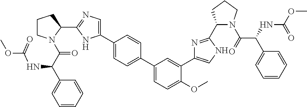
C1CN(C(C(C2=CC=CC=C2)NC(OC)=O)=O)C(C2=NC=C(C3=CC=C(C4=CC=C(OC)C(C5=CNC(C6N(C(C(NC(OC)=O)C7=CC=CC=C7)=O)CCC6)=N5)=C4)C=C3)N2)C1
